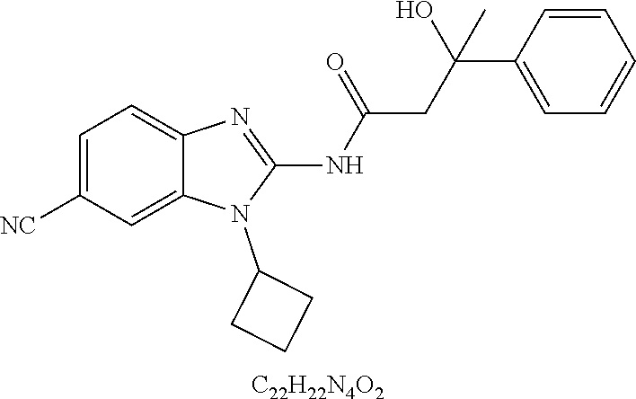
C1=C([NC])C=C2C(=C1)N=C(NC(CC(C1=CC=CC=C1)(O)C)=O)N2C1CCC1.[C22H22N4O2]
